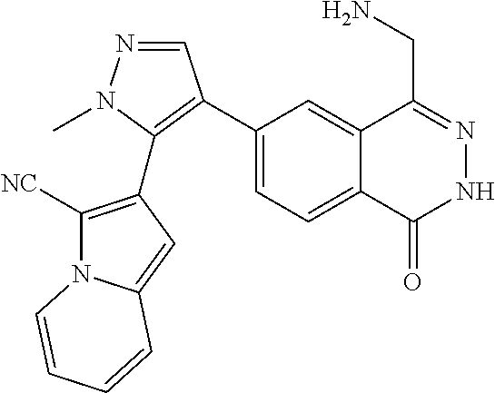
C1(C2=C(C3=C([NC])N4C(=C3)C=CC=C4)N(C)N=C2)=CC=C2C(=C1)C(CN)=NNC2=O
